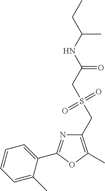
C1=CC=C(C)C(C2=NC(CS(CC(NC(CC)C)=O)(=O)=O)=C(C)O2)=C1
